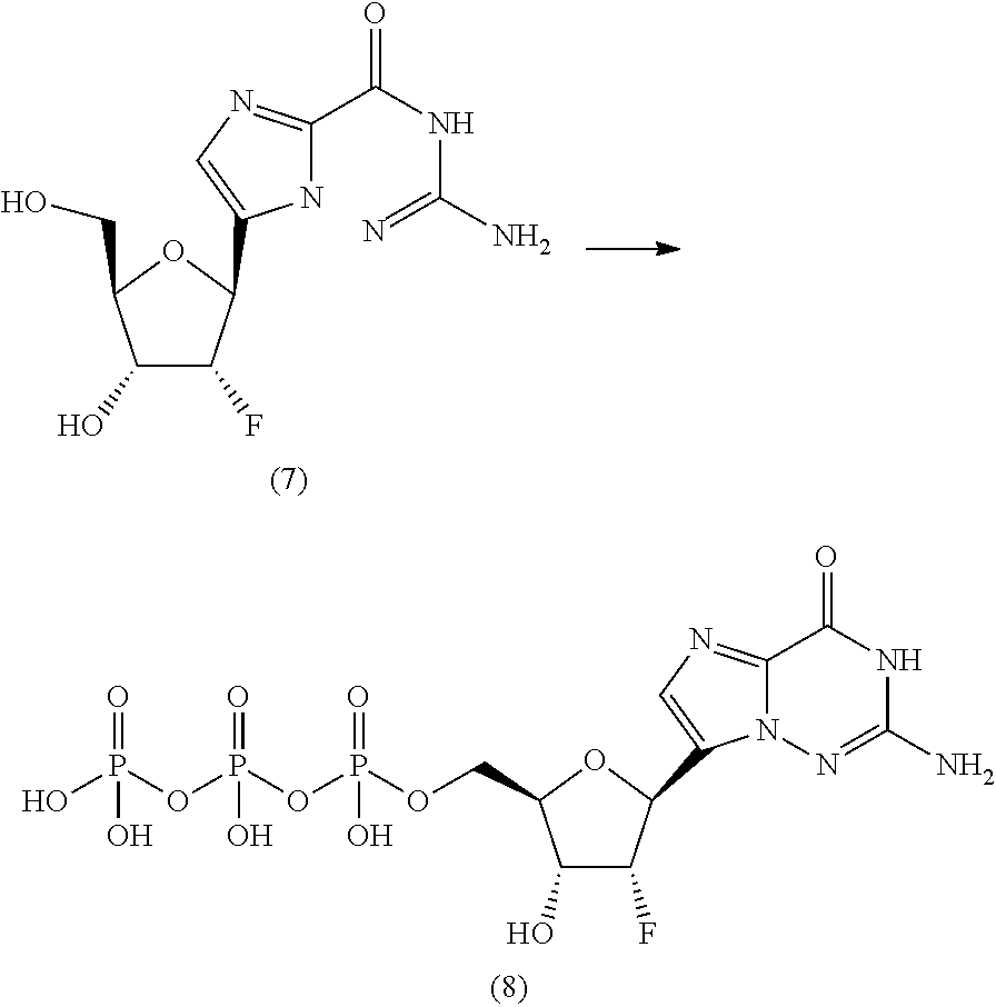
C1(O)C(F)C(C2=CN=C(C(NC(=N)N)=O)N2)OC1CO.C1(O)C(F)C(C2=CN=C3N2N=C(N)NC3=O)OC1COP(OP(OP(O)(=O)O)(=O)O)(=O)O
